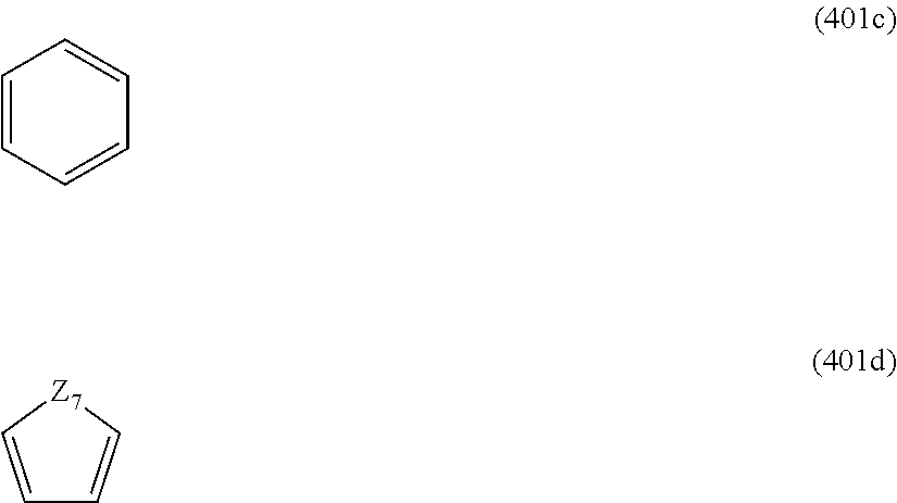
C1=CC=CC=C1.C1=C[Z7]C=C1
